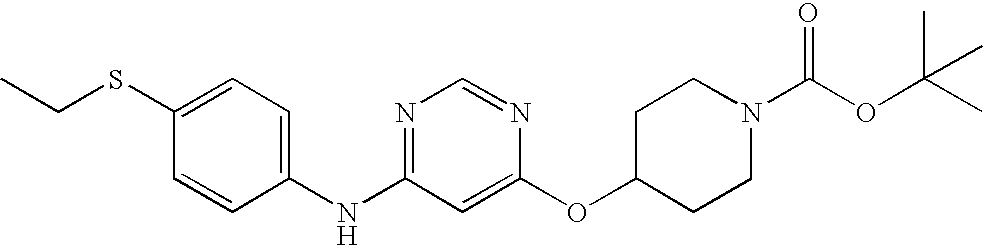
C1(SCC)=CC=C(NC2=NC=NC(OC3CCN(C(OC(C)(C)C)=O)CC3)=C2)C=C1
